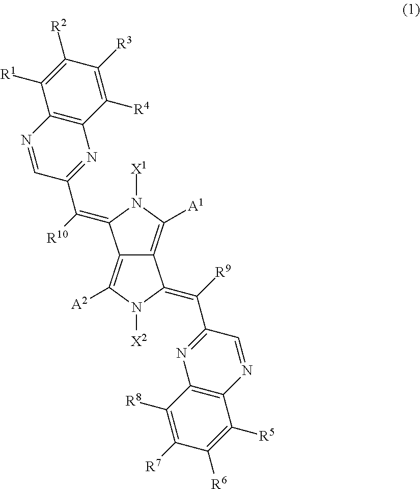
C12=C([A2])N([X2])C(=C([R9])C3=NC4=C(N=C3)C([R5])=C([R6])C([R7])=C4[R8])C1=C([A1])N([X1])C2=C([R10])C1=NC2=C(N=C1)C([R1])=C([R2])C([R3])=C2[R4]
